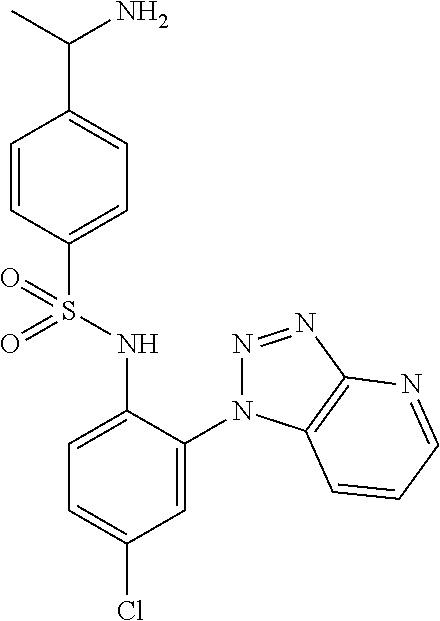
C1=CC(S(NC2=CC=C(Cl)C=C2N2N=NC3=C2C=CC=N3)(=O)=O)=CC=C1C(N)C
